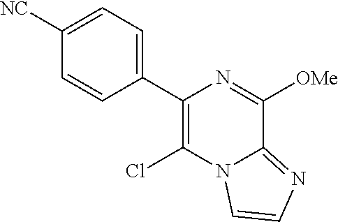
C1(C2=CC=C([NC])C=C2)=C(Cl)N2C(=NC=C2)C([OMe])=N1
